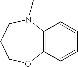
C12=C(C=CC=C1)OCCCN2C
